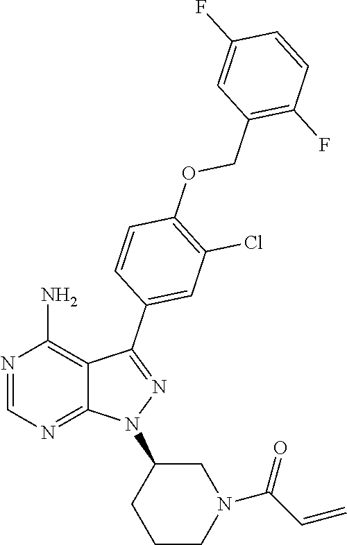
N1=CN=C2C(=C1N)C(C1=CC(Cl)=C(OCC3=C(F)C=CC(F)=C3)C=C1)=NN2C1CCCN(C(C=C)=O)C1
